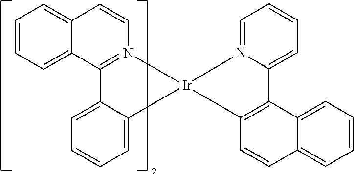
C12=CC=CC=C1C1=N(C=C2)[Ir]2(C3=CC=CC=C13)N1=CC=CC=C1C1=C2C=CC2=CC=CC=C12
